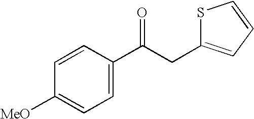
C1=CC([MeO])=CC=C1C(CC1=CC=CS1)=O
